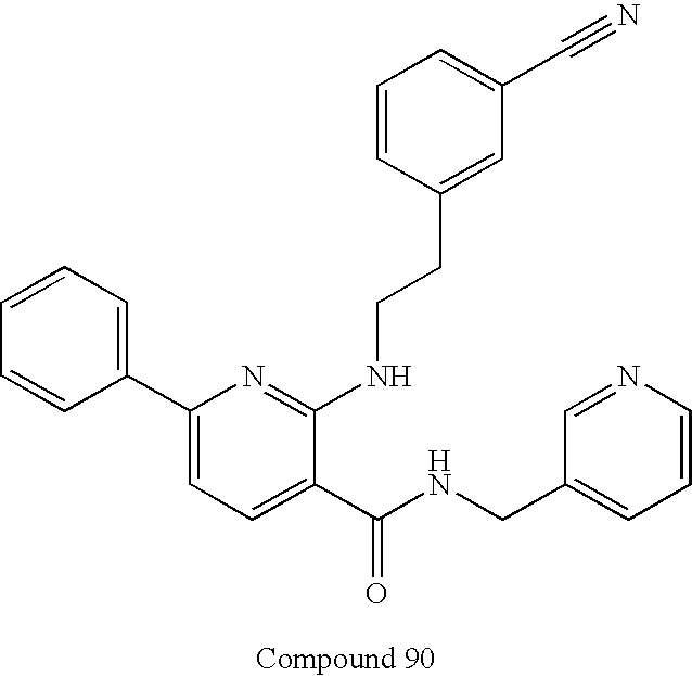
C1=CC(C2=CC=C(C(NCC3=CC=CN=C3)=O)C(NCCC3=CC(C#N)=CC=C3)=N2)=CC=C1
